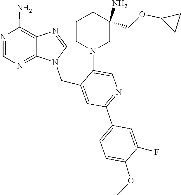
N1(CC2=CC(C3=CC=C(OC)C(F)=C3)=NC=C2N2CCCC(COC3CC3)(N)C2)C=NC2=C(N)N=CN=C12
